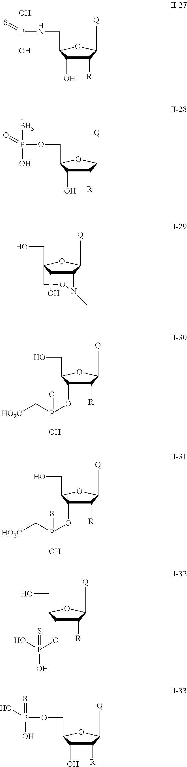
C1([R])C([Q])OC(CNP(O)(O)=S)C1O.C1([R])C([Q])OC(COP(O)(B)=O)C1O.C12C([Q])OC(CO)(CON1C)C2O.C1([R])C([Q])OC(CO)C1OP(C[HO2C])(=O)O.C1([R])C([Q])OC(CO)C1OP(C[HO2C])(=S)O.C1([R])C([Q])OC(CO)C1OP(O)(=S)O.C1([R])C([Q])OC(COP(=S)(O)O)C1O
